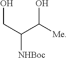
OC(C(CO)[NHBoc])[Me]
